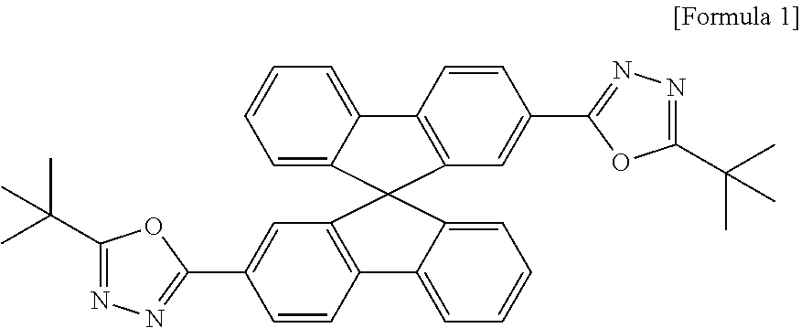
C1=C2C(=CC=C1)C1(C3=C2C=CC(C2=NN=C(C(C)(C)C)O2)=C3)C2=CC=CC=C2C2=C1C=C(C1=NN=C(C(C)(C)C)O1)C=C2
